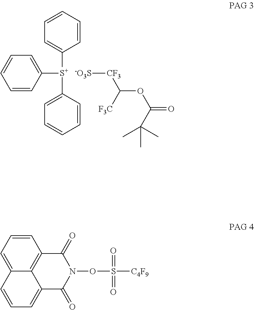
[S+](C1=CC=CC=C1)(C1=CC=CC=C1)C1=CC=CC=C1.[-O3S][CF3]C(OC(=O)C(C)(C)C)[F3C].C12=C3C(=O)N(OS([C4F9])(=O)=O)C(=O)C1=CC=CC2=CC=C3
